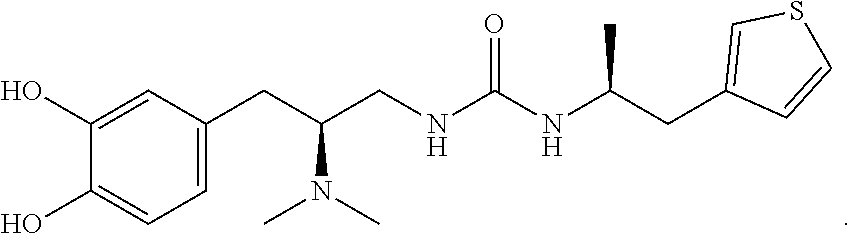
C1(O)=CC(CC(CNC(NC(CC2=CSC=C2)C)=O)N(C)C)=CC=C1O
